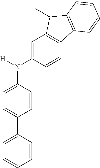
N(C1=CC=C(C2=CC=CC=C2)C=C1)([H])C1=CC2=C(C=C1)C1=C(C2(C)C)C=CC=C1
